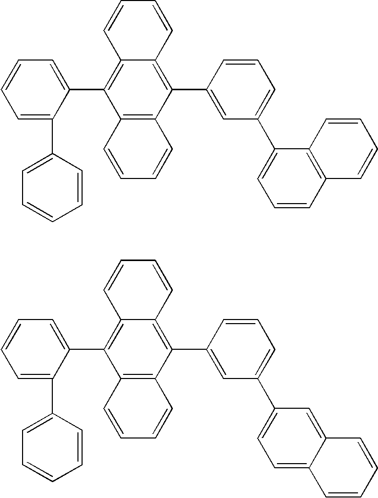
C12=C(C(C3=CC(C4=CC=CC5=C4C=CC=C5)=CC=C3)=C3C(=C1C1=CC=CC=C1C1=CC=CC=C1)C=CC=C3)C=CC=C2.C12=C(C(C3=CC(C4=CC=C5C(=C4)C=CC=C5)=CC=C3)=C3C(=C1C1=CC=CC=C1C1=CC=CC=C1)C=CC=C3)C=CC=C2
